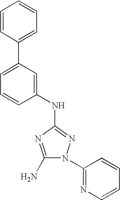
C1(N)=NC(NC2=CC(C3=CC=CC=C3)=CC=C2)=NN1C1=NC=CC=C1
